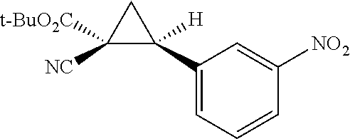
C1([NC])([t-BuO2C])C(C2=CC=CC([NO2])=C2)([H])C1
